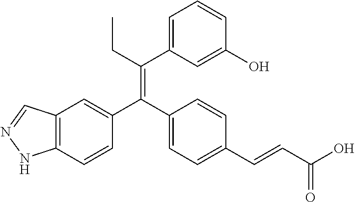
C12=C(C=CC(C(C3=CC=C(C=CC(O)=O)C=C3)=C(CC)C3=CC=CC(O)=C3)=C1)NN=C2
